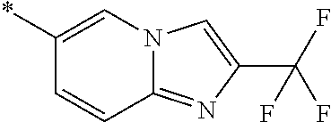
*C1=CN2C(=NC(C(F)(F)F)=C2)C=C1
